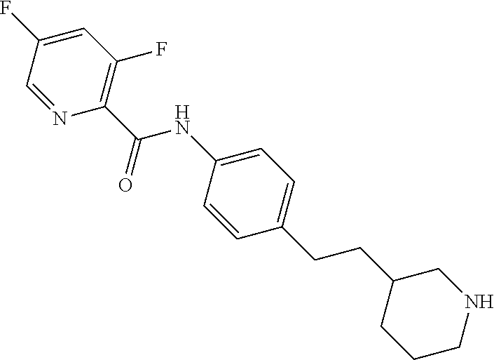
C1(CCC2=CC=C(NC(C3=C(F)C=C(F)C=N3)=O)C=C2)CCCNC1
